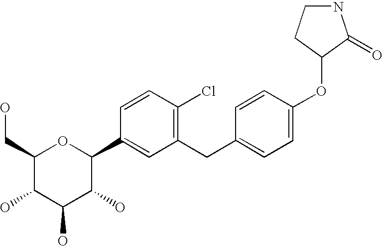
C1(CC2=CC=C(OC3CCNC3=O)C=C2)=C(Cl)C=CC(C2OC(CO)C(O)C(O)C2O)=C1
